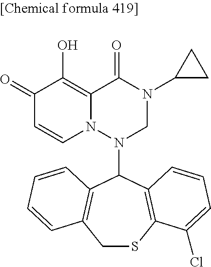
C1(=O)C=CN2C(=C1O)C(=O)N(C1CC1)CN2C1C2=C(CSC3=C1C=CC=C3Cl)C=CC=C2
